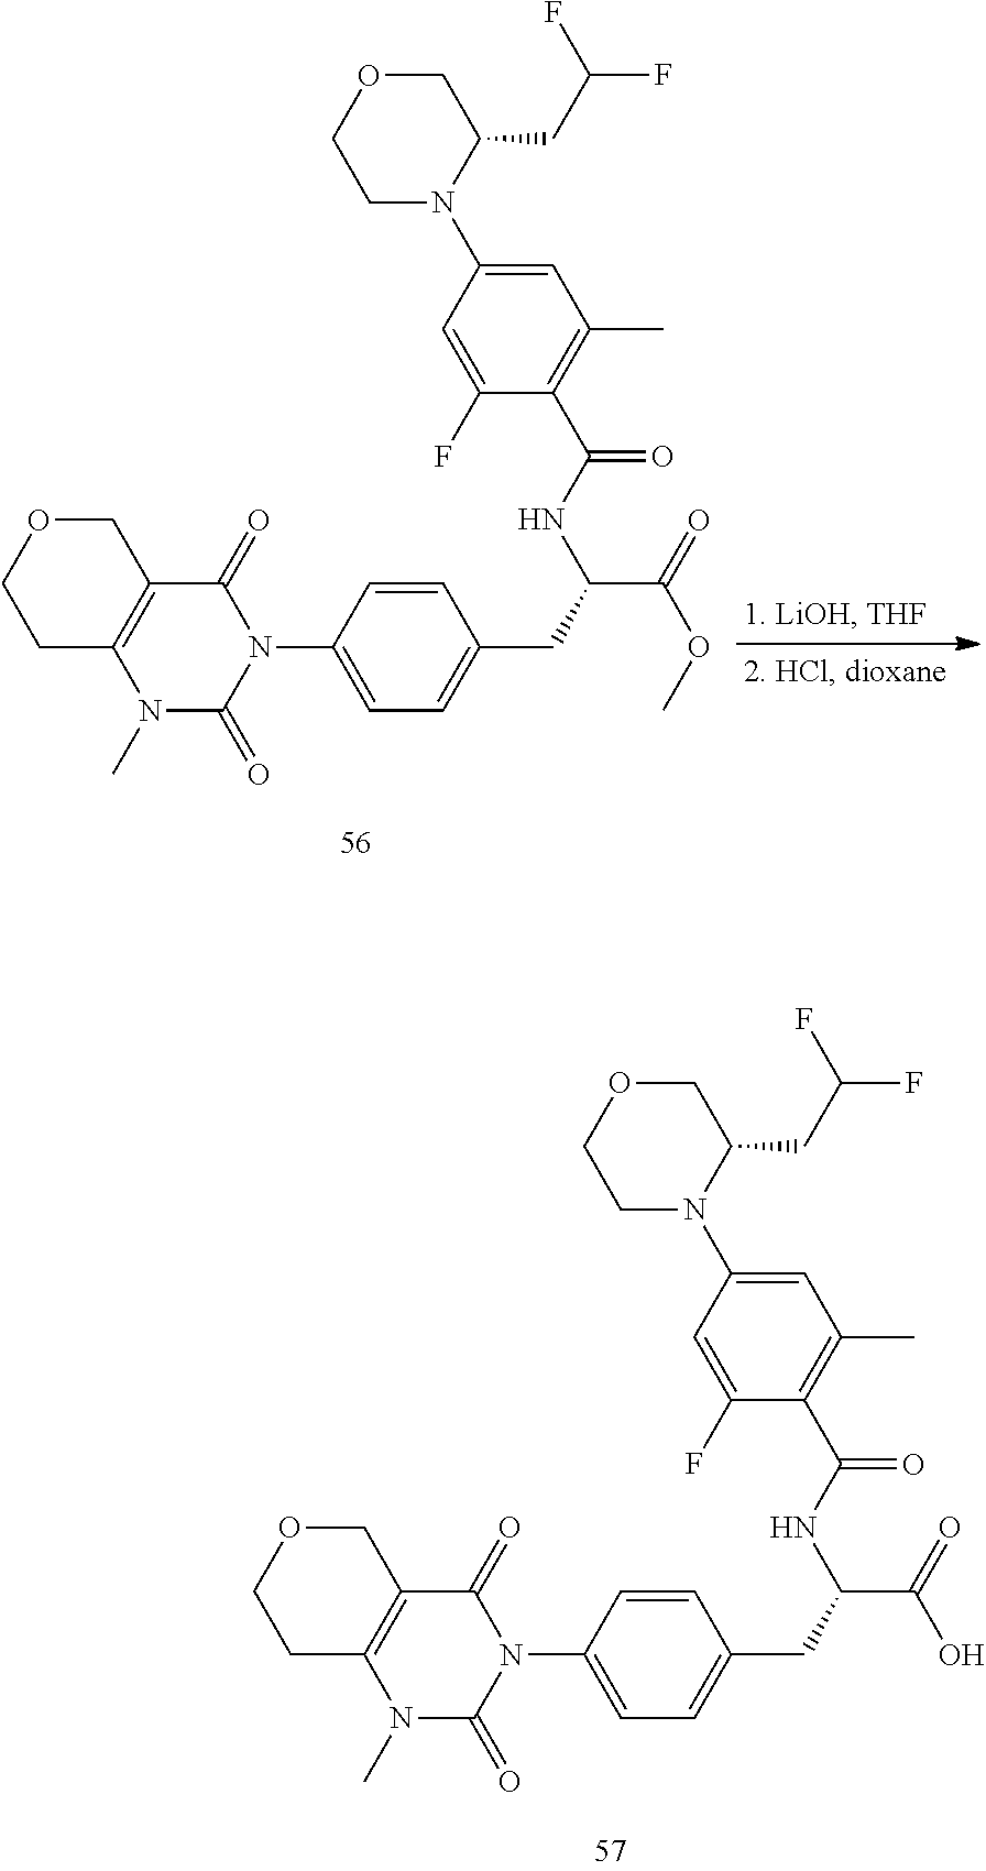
C1N(C2=CC(C)=C(C(NC(CC3=CC=C(N4C(=O)C5=C(N(C)C4=O)CCOC5)C=C3)C(=O)O)=O)C(F)=C2)C(CC(F)F)COC1.C1N(C2=CC(C)=C(C(NC(CC3=CC=C(N4C(=O)C5=C(N(C)C4=O)CCOC5)C=C3)C(=O)OC)=O)C(F)=C2)C(CC(F)F)COC1
